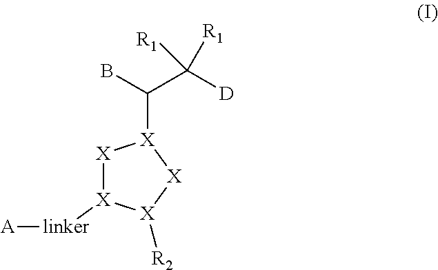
BC(C([D])([R1])[R1])[X]1[X][X]([linker][A])[X]([R2])[X]1
